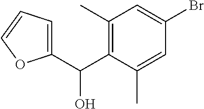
C1(C(C2=C(C)C=C(Br)C=C2C)O)=CC=CO1
